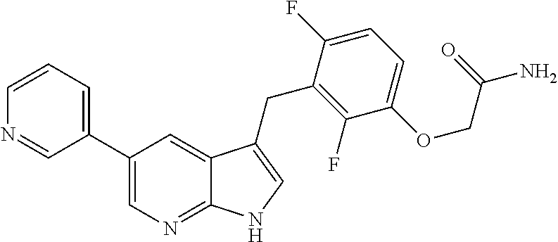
C1(C2=CN=C3C(=C2)C(CC2=C(F)C(OCC(=O)N)=CC=C2F)=CN3)=CC=CN=C1
